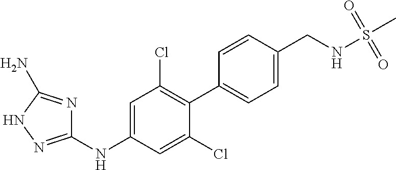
C1(NC2=CC(Cl)=C(C3=CC=C(CNS(C)(=O)=O)C=C3)C(Cl)=C2)=NNC(N)=N1
